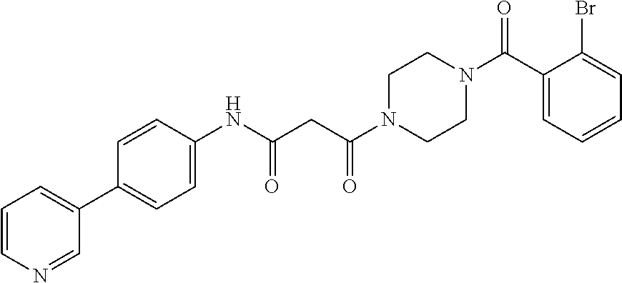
C1=C(NC(=O)CC(=O)N2CCN(C(C3=CC=CC=C3Br)=O)CC2)C=CC(C2=CC=CN=C2)=C1
